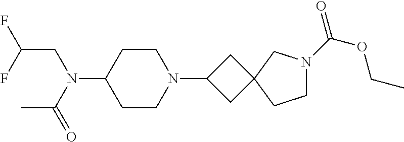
C1CC(N(C(C)=O)CC(F)F)CCN1C1CC2(C1)CN(C(=O)OCC)CC2
